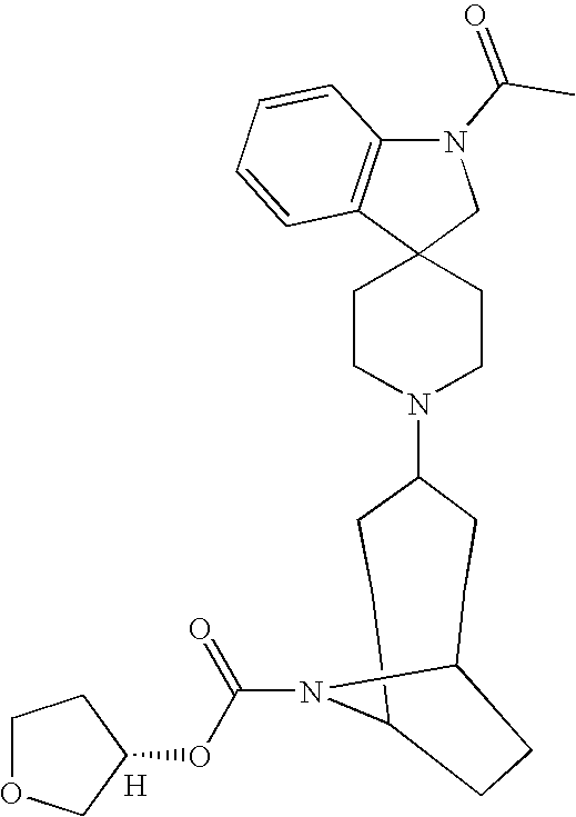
C1CN(C2CCC3N(C(OC4CCOC4)=O)C(CC2)CC3)CCC12CN(C(=O)C)C1=C2C=CC=C1.[H]
